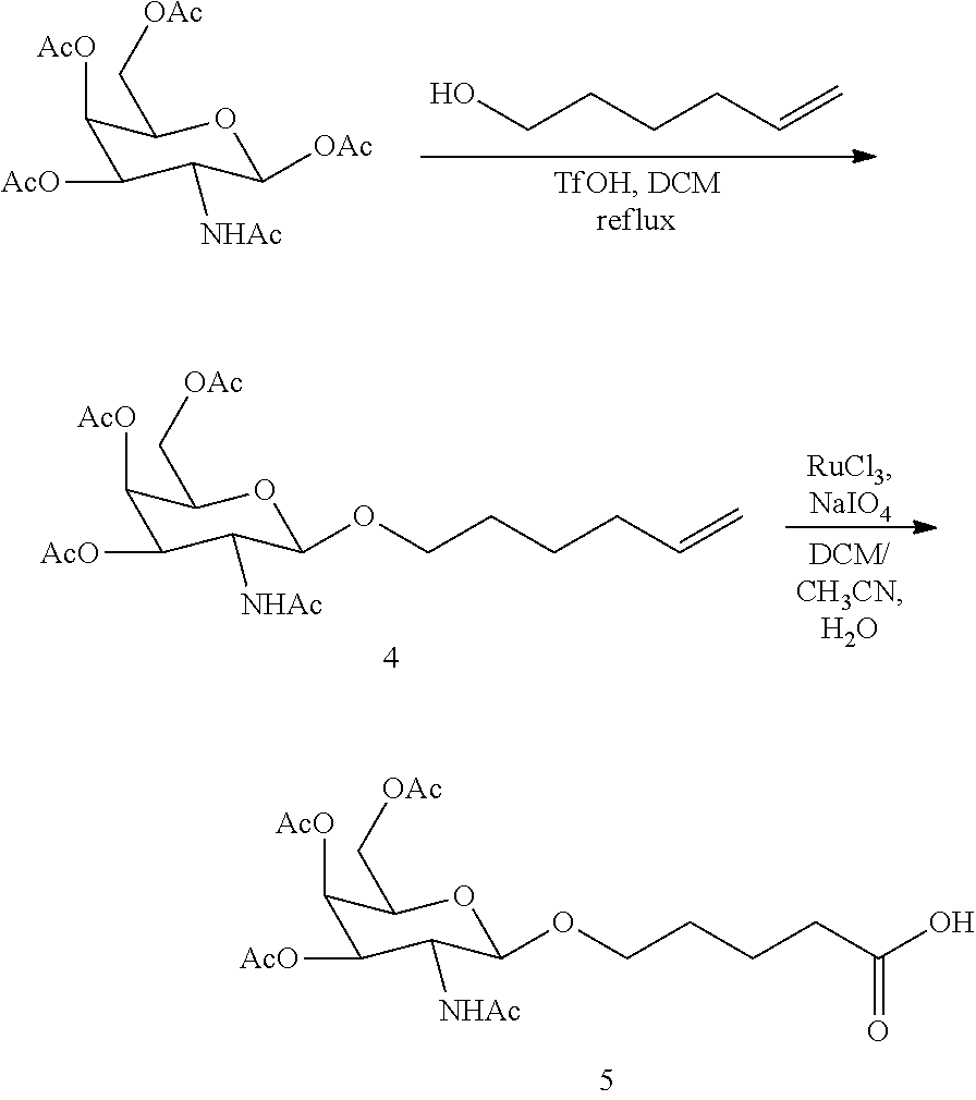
C(CCCC=C)O.C1([AcO])C([AcO])C([NHAc])C([OAc])OC1C[OAc].C1([AcO])C([AcO])C([NHAc])C(OCCCCC=C)OC1C[OAc].C1([AcO])C([AcO])C([NHAc])C(OCCCCC(O)=O)OC1C[OAc]
